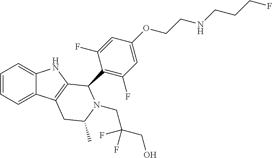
C1=CC=C2C(=C1)NC1=C2CC(C)N(CC(CO)(F)F)C1C1=C(F)C=C(OCCNCCCF)C=C1F
